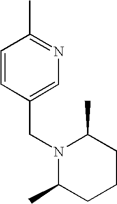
C1=CC(CN2C(C)CCCC2C)=CN=C1C
